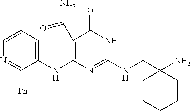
C1=CC=C(NC2=C(C(=O)N)C(=O)NC(NCC3(N)CCCCC3)=N2)C([Ph])=N1
